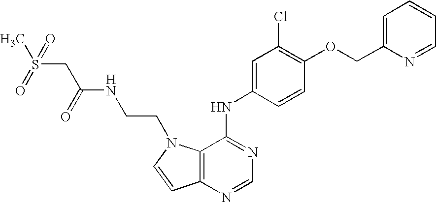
S(CC(NCCN1C2=C(C=C1)N=CN=C2NC1=CC(Cl)=C(OCC2=CC=CC=N2)C=C1)=O)(C)(=O)=O
